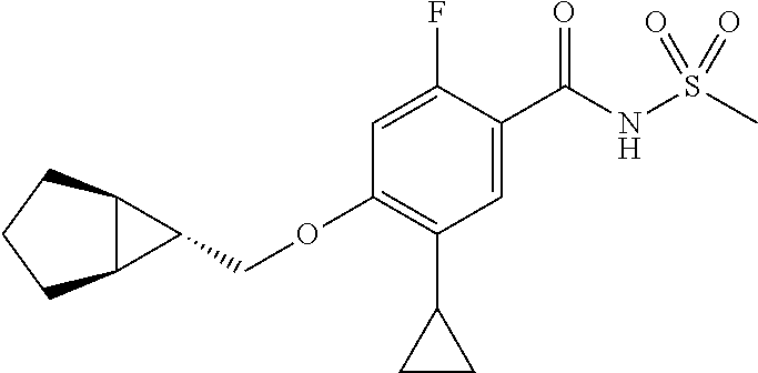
C1=C(F)C(C(NS(C)(=O)=O)=O)=CC(C2CC2)=C1OCC1C2C1CCC2
